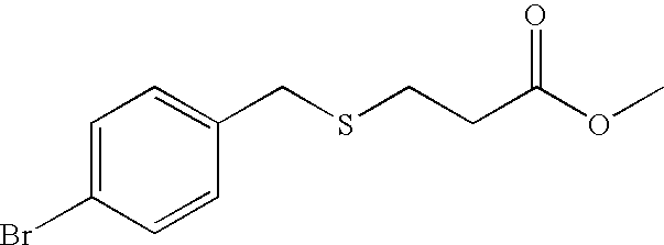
C1=C(Br)C=CC(CSCCC(OC)=O)=C1
